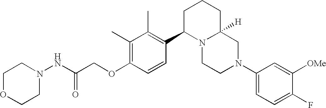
C1(C)=C(OCC(NN2CCOCC2)=O)C=CC(C2N3C([H])(CCC2)CN(C2=CC=C(F)C([OMe])=C2)CC3)=C1C
